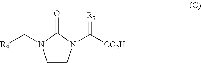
C1CN(C([CO2H])=[R7])C(=O)N1C[R9]
